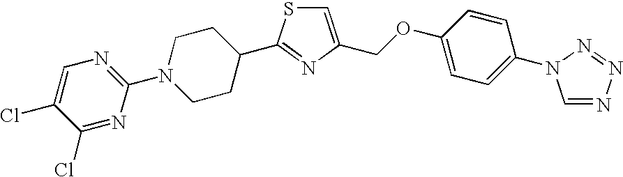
C1=C(COC2=CC=C(N3C=NN=N3)C=C2)N=C(C2CCN(C3=NC=C(Cl)C(Cl)=N3)CC2)S1
